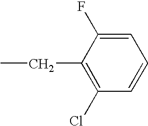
CCC1=C(Cl)C=CC=C1F
